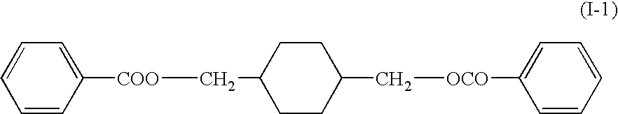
C1=CC=CC([COO]CC2CCC(C[OCO]C3=CC=CC=C3)CC2)=C1
